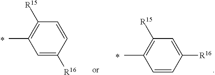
C1=C([R16])C=CC([R15])=C1C.C1=CC([R16])=CC([R15])=C1C
